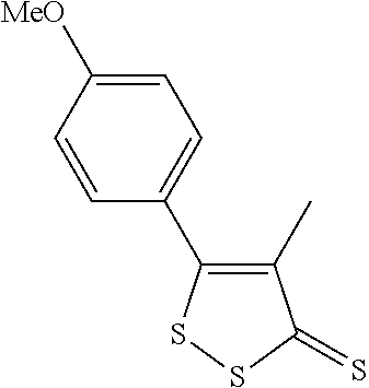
C1=C([MeO])C=CC(C2=C(C)C(=S)SS2)=C1
